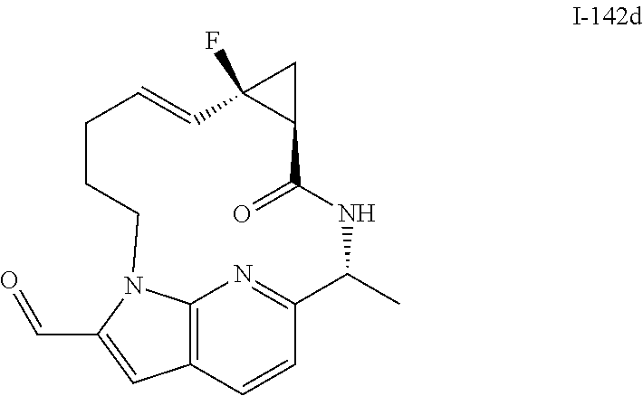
C12(F)C(C(=O)NC(C)C3=NC4=C(C=C3)C=C(C=O)N4CCCC=C1)C2
